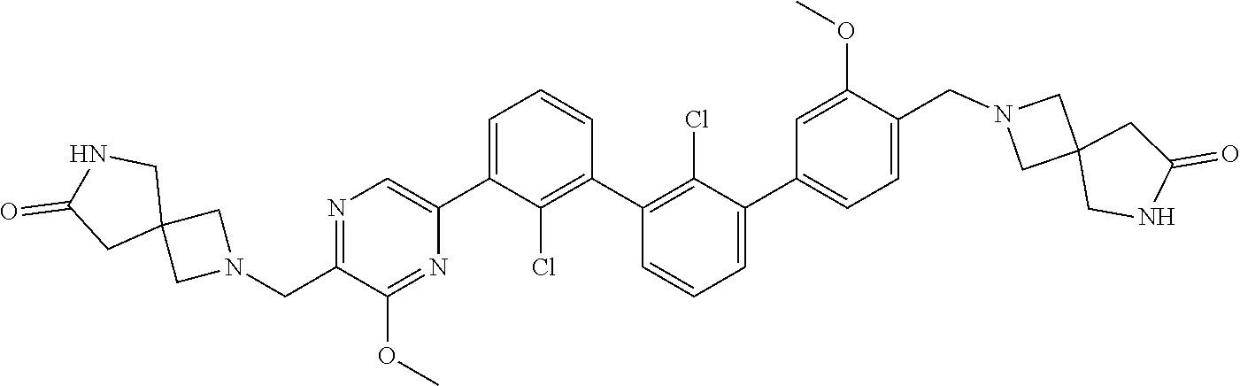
C1=CC(C2=C(Cl)C(C3=CC=C(CN4CC5(C4)CNC(=O)C5)C(OC)=C3)=CC=C2)=C(Cl)C(C2=CN=C(CN3CC4(C3)CNC(=O)C4)C(OC)=N2)=C1
